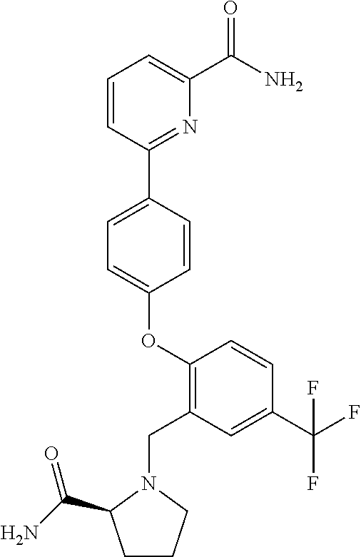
O(C1=CC=C(C2=NC(C(=O)N)=CC=C2)C=C1)C1=C(CN2CCCC2C(N)=O)C=C(C(F)(F)F)C=C1
